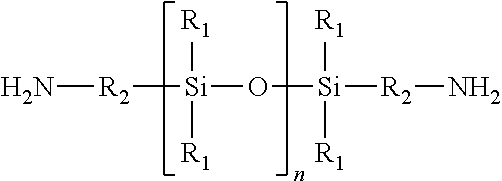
N[R2][Si](O[Si]([R2]N)([R1])[R1])([R1])[R1]
